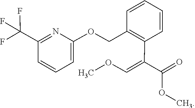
COC(C(=COC)C1=C(COC2=CC=CC(C(F)(F)F)=N2)C=CC=C1)=O
